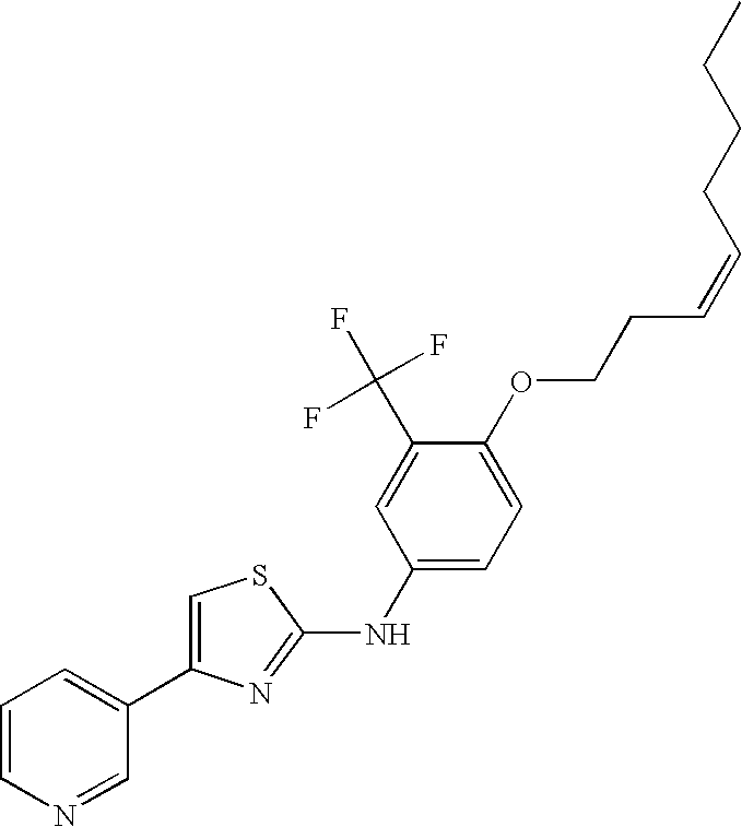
C1=CN=CC(C2=CSC(NC3=CC=C(OCCC=CCCCC)C(C(F)(F)F)=C3)=N2)=C1
